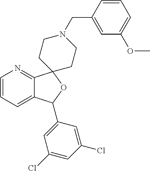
C1=CC=C2C(=N1)C1(OC2C2=CC(Cl)=CC(Cl)=C2)CCN(CC2=CC(OC)=CC=C2)CC1
